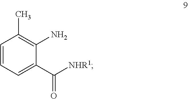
C1=CC=C(C([NHR1])=O)C(N)=C1C
